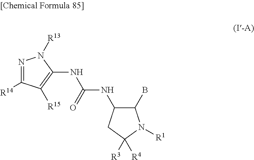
N1=C([R14])C([R15])=C(NC(NC2C(B)N([R1])C([R3])([R4])C2)=O)N1[R13]
